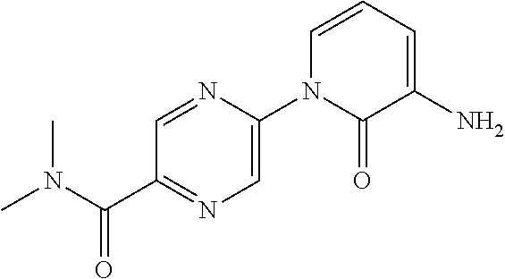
C1=NC(N2C(=O)C(N)=CC=C2)=CN=C1C(N(C)C)=O
